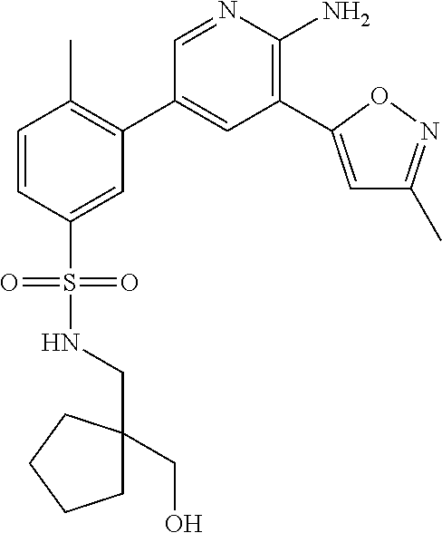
C1=CC(S(=O)(=O)NCC2(CO)CCCC2)=CC(C2=CC(C3=CC(C)=NO3)=C(N)N=C2)=C1C
